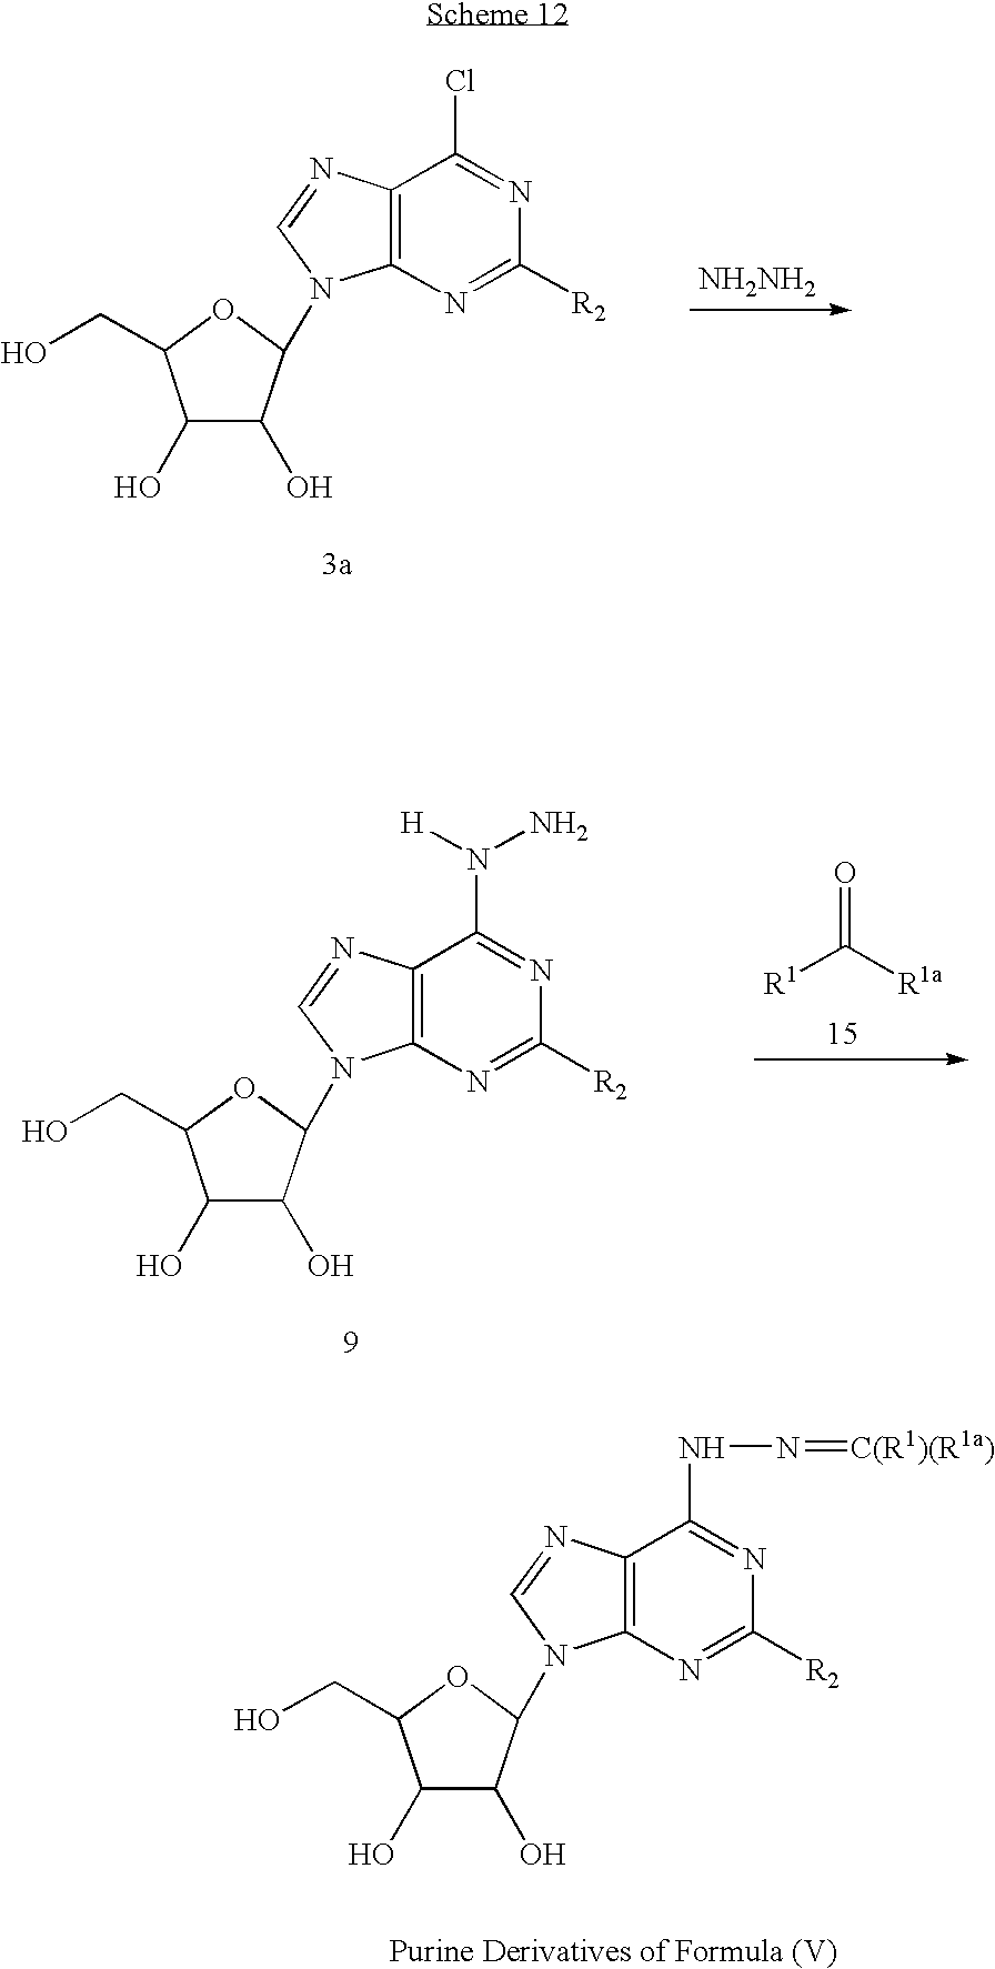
C12=C(N=C([R2])N=C1NN=[C(R1)(R1a)])N(C1C(O)C(O)C(CO)O1)C=N2.C12=C(N=C([R2])N=C1Cl)N(C1C(O)C(O)C(CO)O1)C=N2.[NH2NH2].C12=C(N=C([R2])N=C1N([H])N)N(C1C(O)C(O)C(CO)O1)C=N2.O=C([R1a])[R1]
